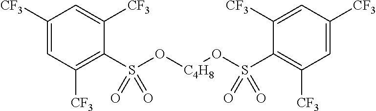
C1([CF3])=CC([CF3])=C(S(O[C4H8]OS(C2=C([CF3])C=C([CF3])C=C2[CF3])(=O)=O)(=O)=O)C([CF3])=C1
